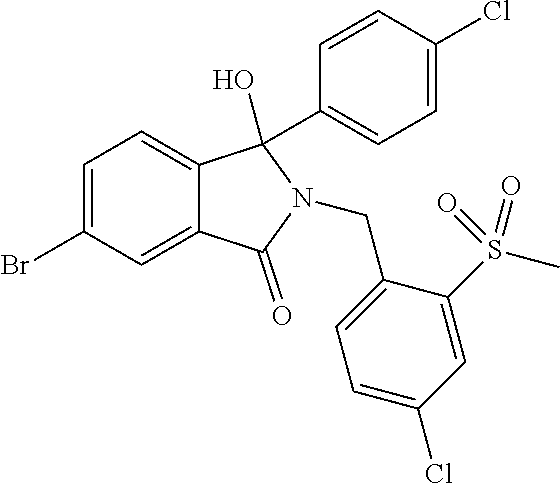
C1=C(Br)C=C2C(=C1)C(C1=CC=C(Cl)C=C1)(O)N(CC1=CC=C(Cl)C=C1S(C)(=O)=O)C2=O
